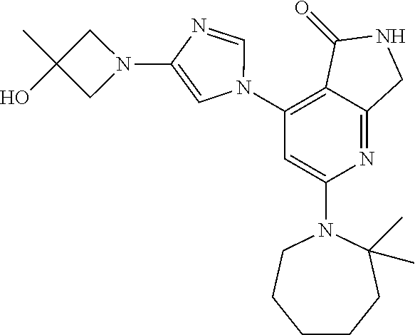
C1(N2C=NC(N3CC(C)(O)C3)=C2)=C2C(=NC(N3CCCCCC3(C)C)=C1)CNC2=O
